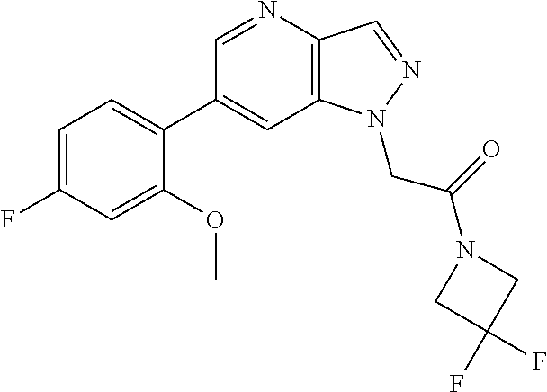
C1(C2=CC=C(F)C=C2OC)=CC2=C(C=NN2CC(=O)N2CC(F)(F)C2)N=C1
